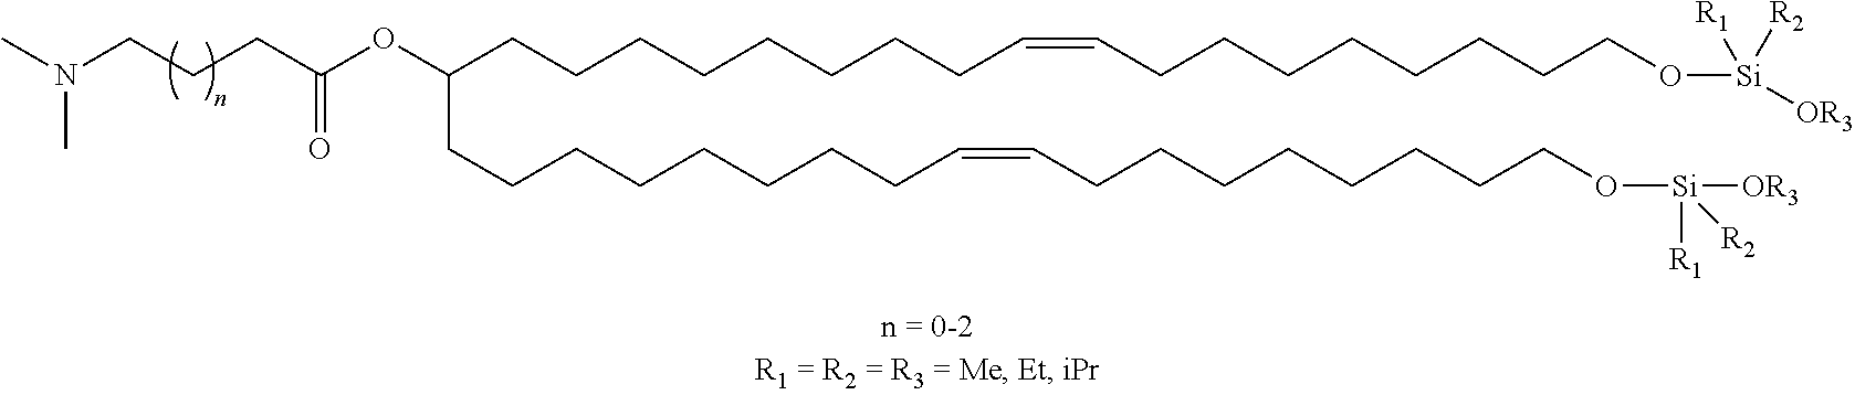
CN(CCCC(OC(CCCCCCCCC=CCCCCCCCCO[Si]([R1])([R2])[OR3])CCCCCCCCC=CCCCCCCCCO[Si]([R1])([OR3])[R2])=O)C
